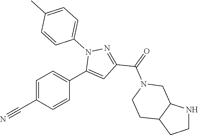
C1=C(C#N)C=CC(C2=CC(C(=O)N3CCC4C(C3)NCC4)=NN2C2=CC=C(C)C=C2)=C1
